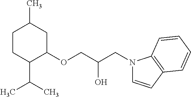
C1CC(C(C)C)C(OCC(CN2C=CC3=C2C=CC=C3)O)CC1C
